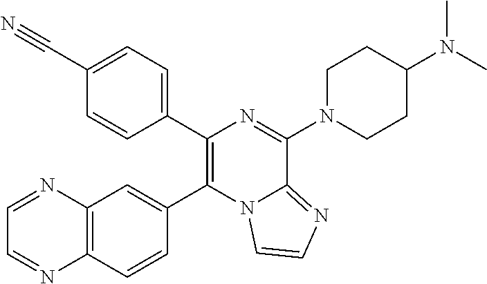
C1(C2=CC=C(C#N)C=C2)=C(C2=CC3=C(C=C2)N=CC=N3)N2C(=NC=C2)C(N2CCC(N(C)C)CC2)=N1
